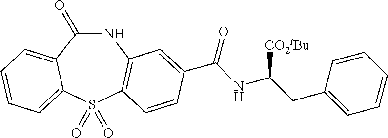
C1(=O)NC2=C(S(=O)(=O)C3=CC=CC=C13)C=CC(C(NC(CC1=CC=CC=C1)[CO2tBu])=O)=C2
